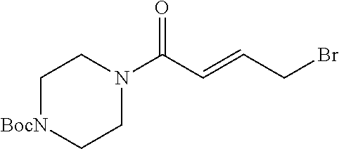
C1[BocN]CCN(C(C=CCBr)=O)C1
